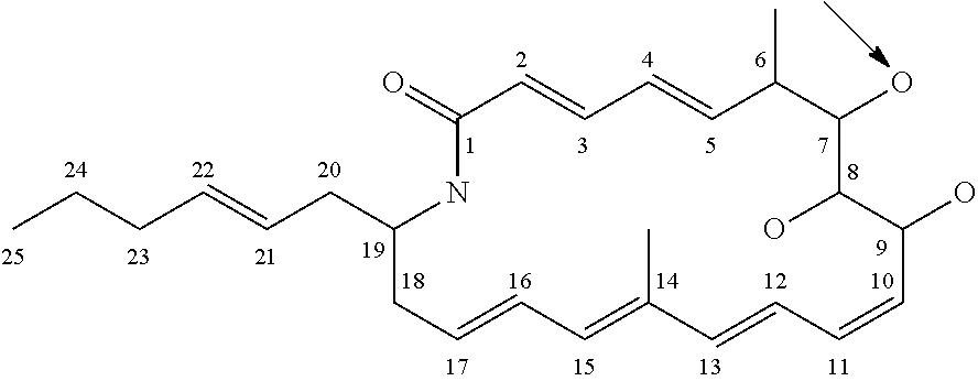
C1(=O)NC(CC=CCCC)CC=CC=C(C)C=CC=CC(O)C(O)C(O)C(C)C=CC=C1
